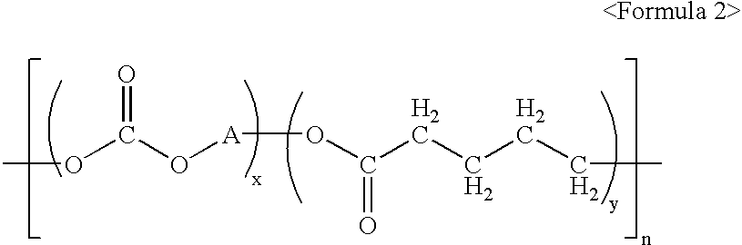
O(C(O[A]OC(CCCCC)=O)=O)C
